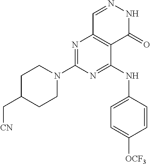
N1=C(N2CCC(C[CN])CC2)N=C(NC2=CC=C([OCF3])C=C2)C2=C1C=NNC2=O
